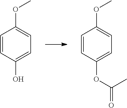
C1=CC(O)=CC=C1OC.C1=CC(OC(=O)C)=CC=C1OC
